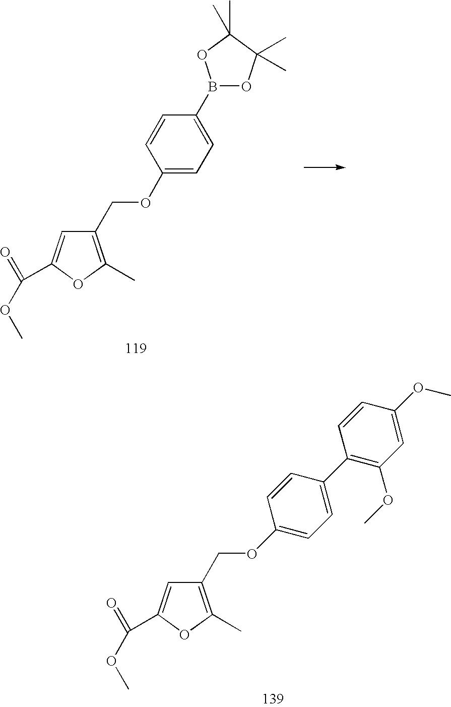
O(CC1=C(C)OC(C(=O)OC)=C1)C1=CC=C(B2OC(C)(C)C(C)(C)O2)C=C1.O(CC1=C(C)OC(C(=O)OC)=C1)C1=CC=C(C2=C(OC)C=C(OC)C=C2)C=C1
